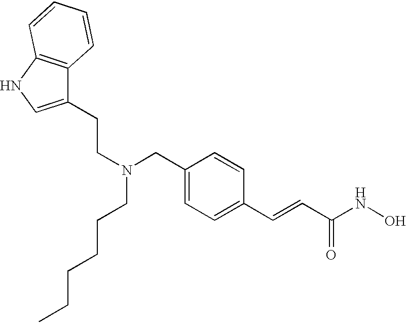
C1(CCN(CC2=CC=C(C=CC(NO)=O)C=C2)CCCCCC)=CNC2=C1C=CC=C2
